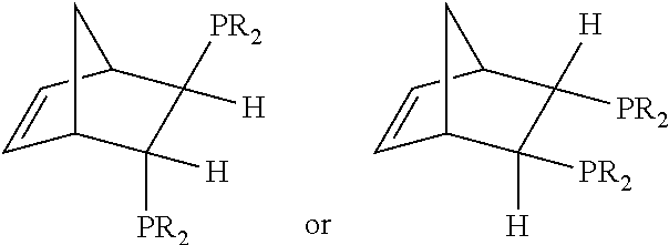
C1=CC2C([H])([PR2])C([PR2])([H])C1C2.C1=CC2C([PR2])([H])C([H])([PR2])C1C2
